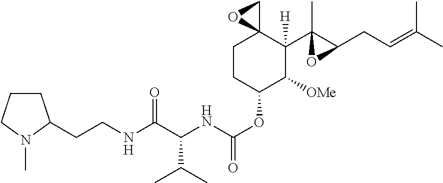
C1CC(OC(NC(C(NCCC2CCCN2C)=O)C(C)C)=O)C([OMe])C(C2(C)C(CC=C(C)C)O2)([H])C12CO2
